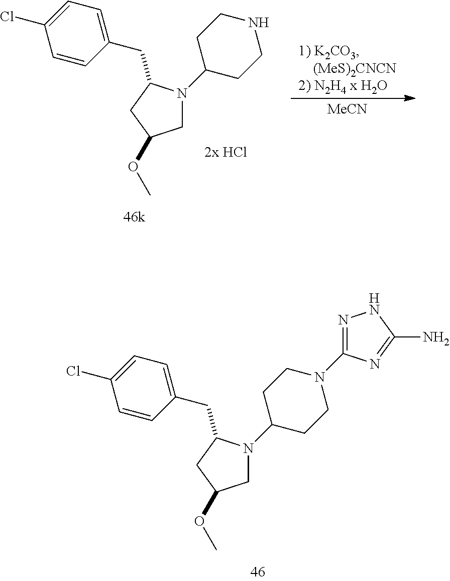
C1=CC(CC2N(C3CCNCC3)CC(OC)C2)=CC=C1Cl.[MeCN].C1=CC(CC2N(C3CCN(C4=NNC(N)=N4)CC3)CC(OC)C2)=CC=C1Cl
